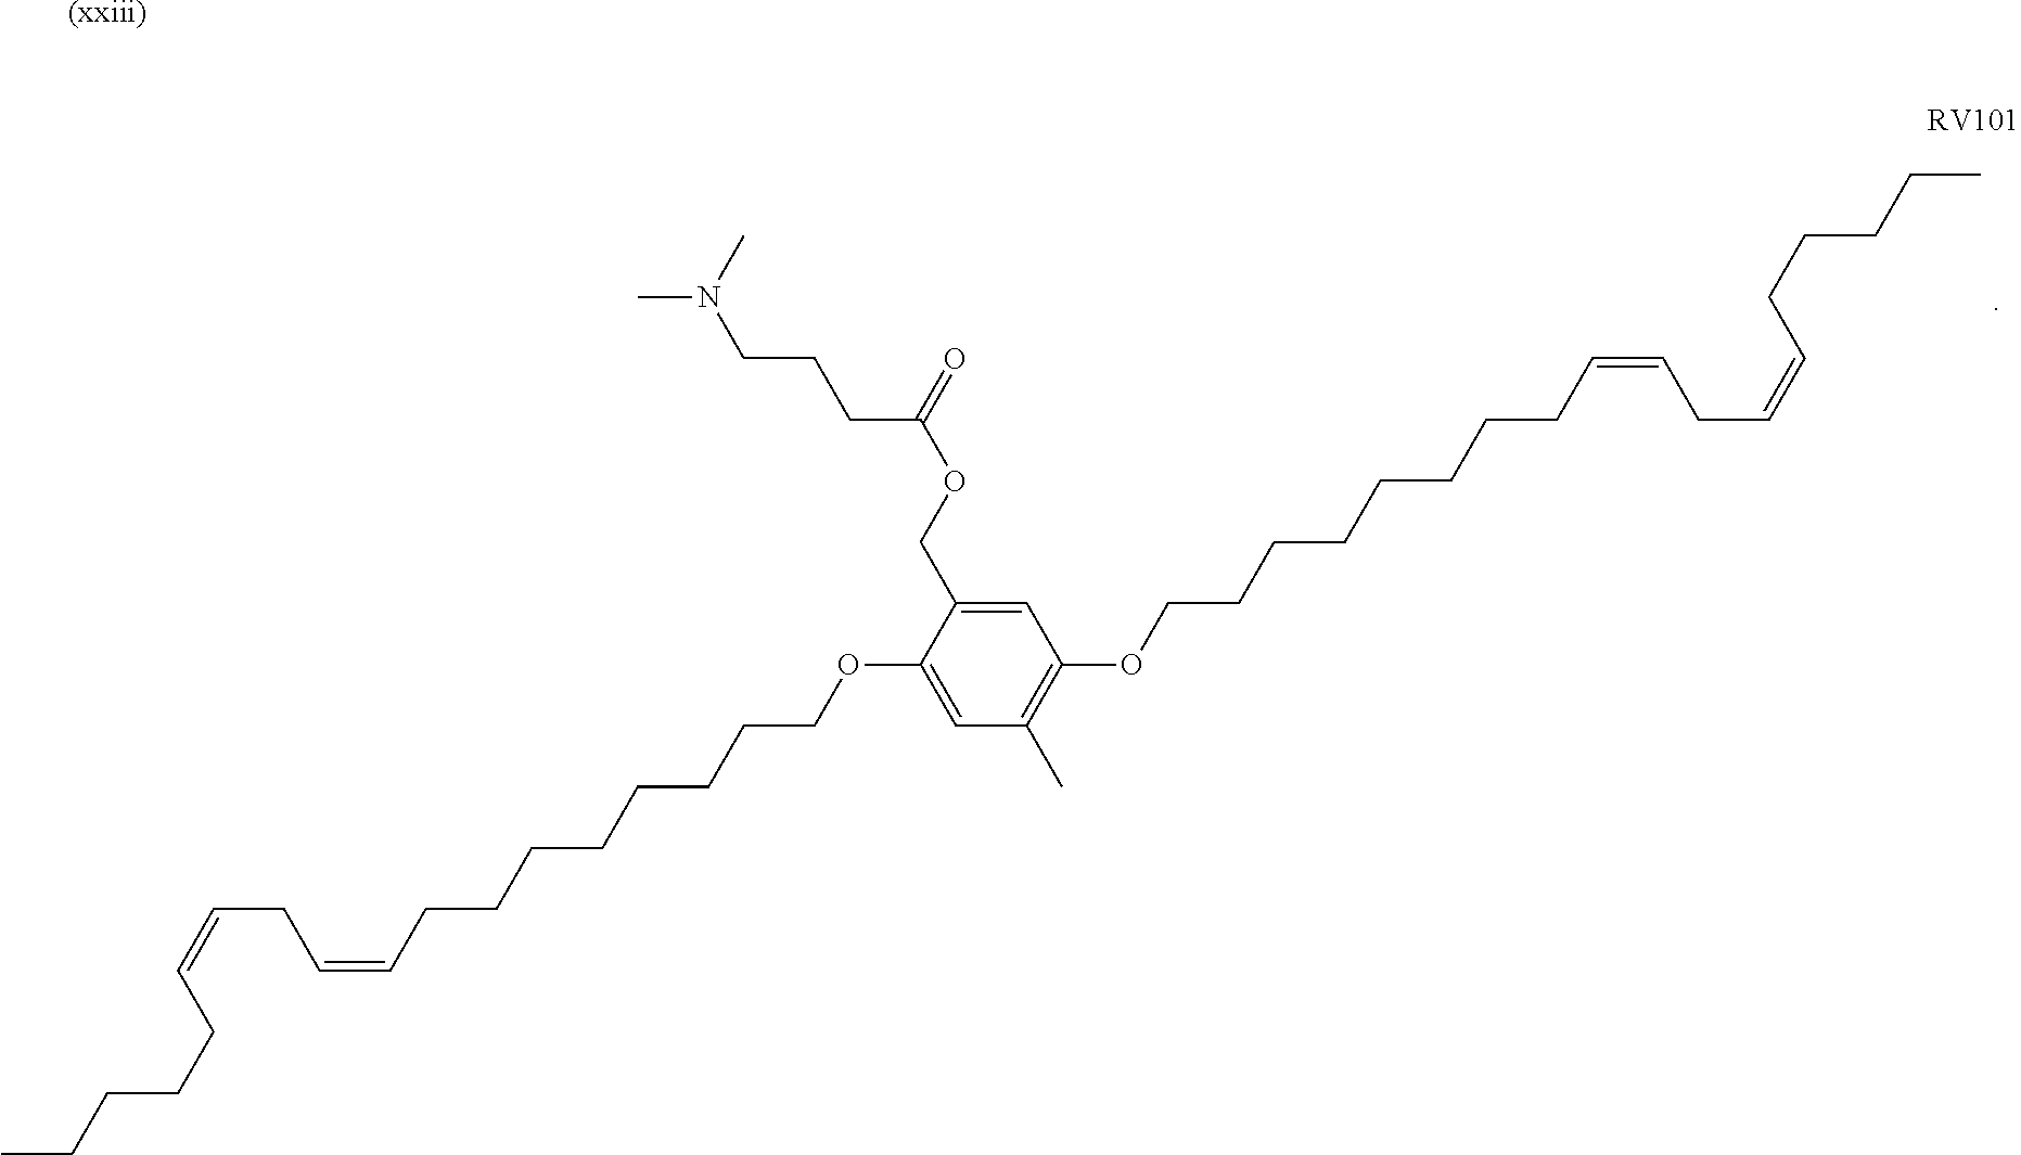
C1=C(OCCCCCCCCC=CCC=CCCCCC)C(COC(CCCN(C)C)=O)=CC(OCCCCCCCCC=CCC=CCCCCC)=C1C.[(xxiii)]
